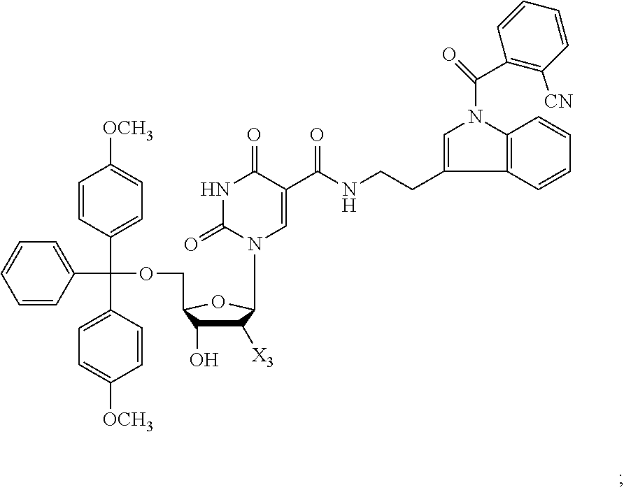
C1(C(C2=CC=C([OCH3])C=C2)(C2=CC=C([OCH3])C=C2)OCC2C(O)C([X3])C(N3C(=O)NC(=O)C(C(NCCC4=CN(C(=O)C5=C([CN])C=CC=C5)C5=C4C=CC=C5)=O)=C3)O2)=CC=CC=C1
